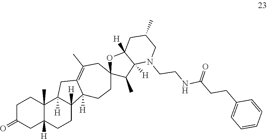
C1C(=O)CC2([H])C(C)(C1)C1([H])C([H])(CC2)C2([H])C(=C(C)CC3(CC2)C(C)C2([H])C([H])(O3)CC(C)CN2CCNC(=O)CCC2=CC=CC=C2)C1
